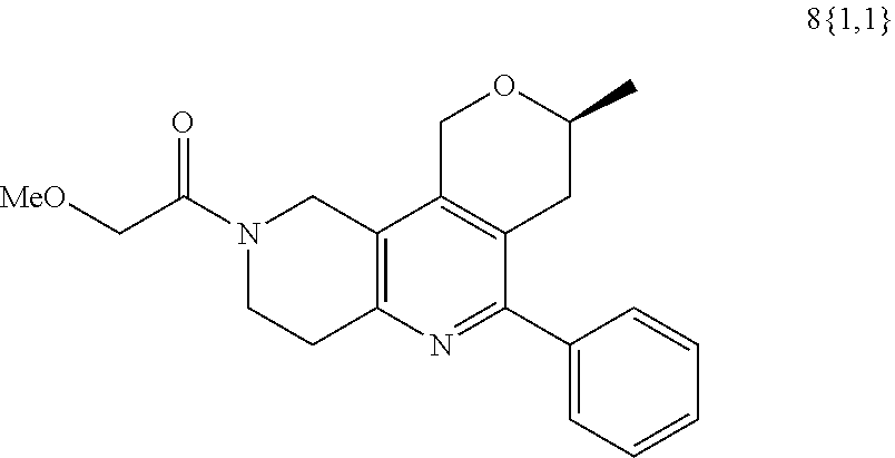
N1(C(C[MeO])=O)CCC2=C(C1)C1=C(CC(C)OC1)C(C1=CC=CC=C1)=N2
